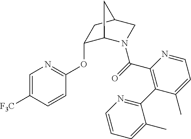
C1(OC2=NC=C([F3C])C=C2)C2N(C(=O)C3=C(C4=NC=CC=C4C)C(C)=CC=N3)CC(C1)C2
